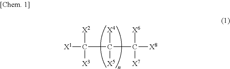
[X1]C([X2])([X3])C(C([X8])([X6])[X7])([X4])[X5]
